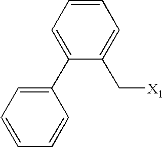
C1=C(C2=CC=CC=C2)C(C[X1])=CC=C1
